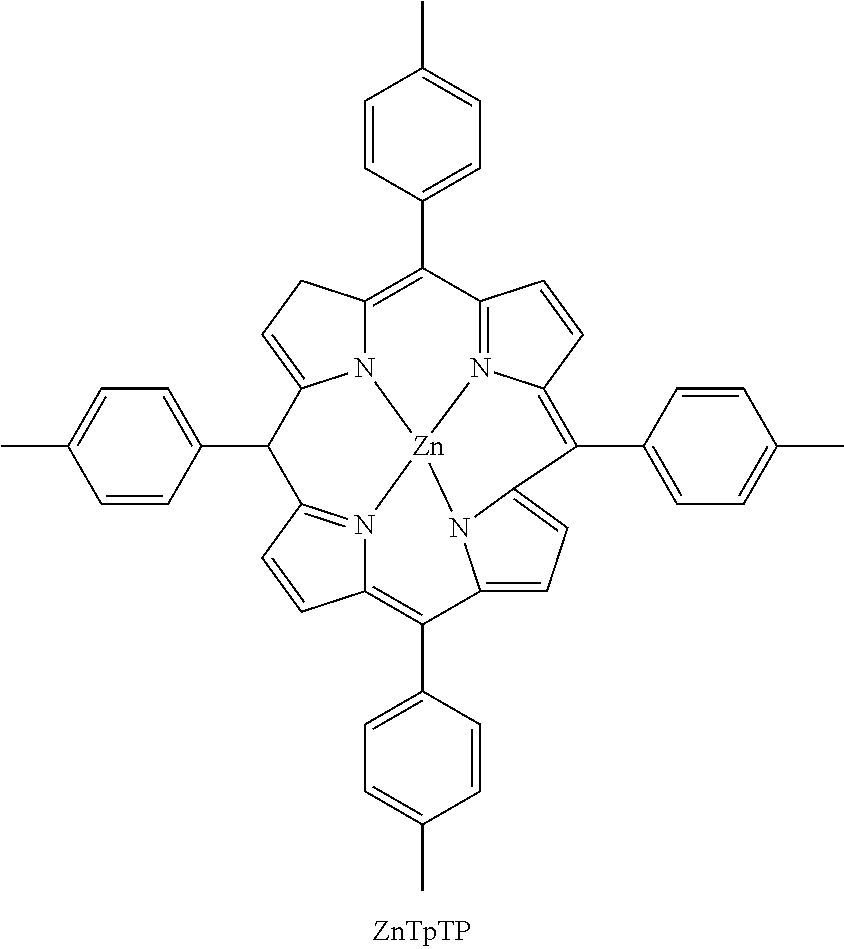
N12C3=C(C4=CC=C(C)C=C4)C4=N5C(=C(C6=CC=C(C)C=C6)C6=CC=C7C(C8=CC=C(C)C=C8)=C8N(=C(C(C9=CC=C(C)C=C9)C1=CC3)C=C8)[Zn]25N76)C=C4
